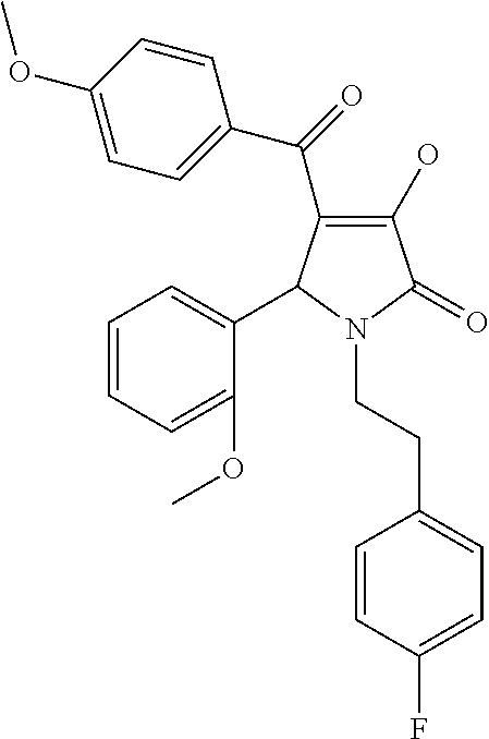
C1(O)=C(C(C2=CC=C(OC)C=C2)=O)C(C2=CC=CC=C2OC)N(CCC2=CC=C(F)C=C2)C1=O
